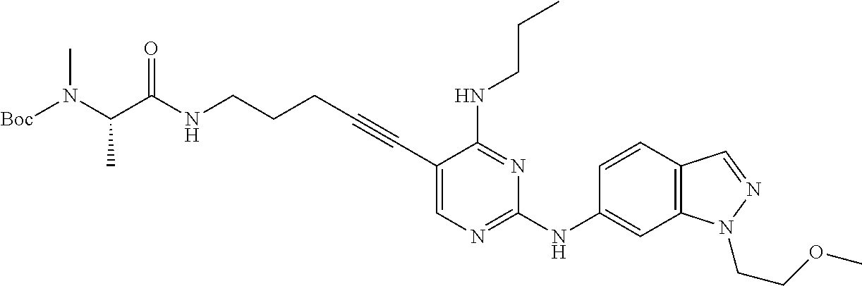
C(NCCCC#CC1=CN=C(NC2=CC3=C(C=C2)C=NN3CCOC)N=C1NCCC)(=O)C(N([Boc])C)C
